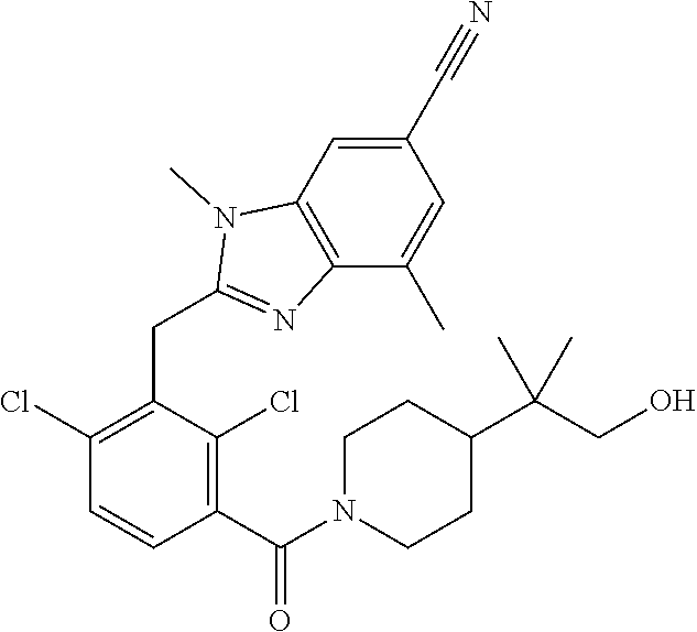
C1(Cl)=C(CC2=NC3=C(C=C(C#N)C=C3C)N2C)C(Cl)=C(C(=O)N2CCC(C(CO)(C)C)CC2)C=C1
